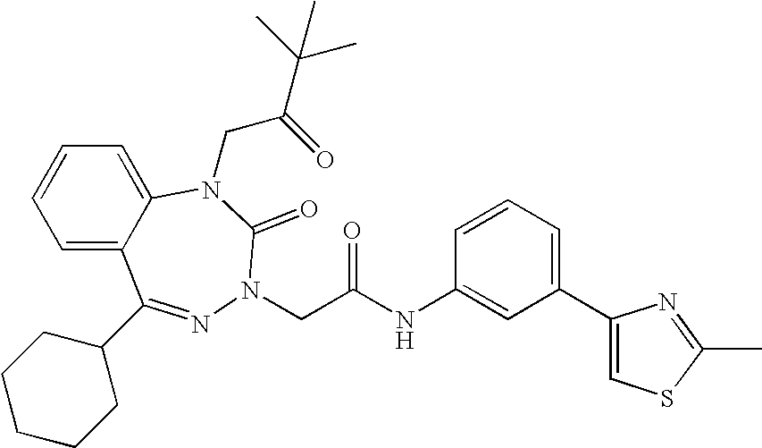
C1=C2C(=CC=C1)N(CC(=O)C(C)(C)C)C(=O)N(CC(NC1=CC(C3=CSC(C)=N3)=CC=C1)=O)N=C2C1CCCCC1
